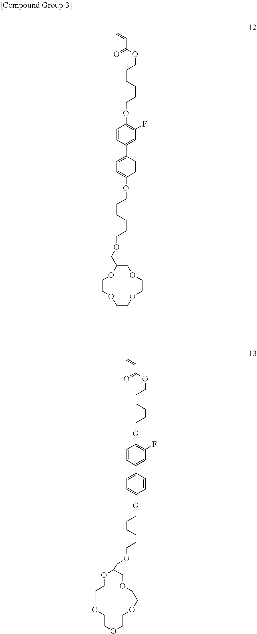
C=CC(OCCCCCCOC1=C(F)C=C(C2=CC=C(OCCCCCCOCC3COCCOCCOCCO3)C=C2)C=C1)=O.C=CC(OCCCCCCOC1=C(F)C=C(C2=CC=C(OCCCCCCOCC3OCCOCCOCCOCCOC3)C=C2)C=C1)=O
